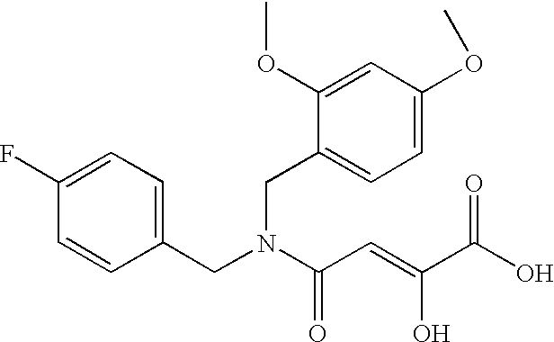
C1=C(F)C=CC(CN(C(C=C(C(O)=O)O)=O)CC2=CC=C(OC)C=C2OC)=C1
